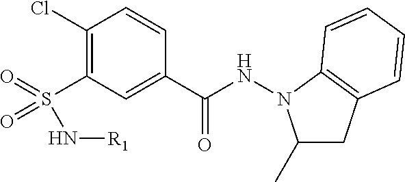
C1(Cl)=C(S(=O)(=O)N[R1])C=C(C(NN2C(C)CC3=C2C=CC=C3)=O)C=C1
